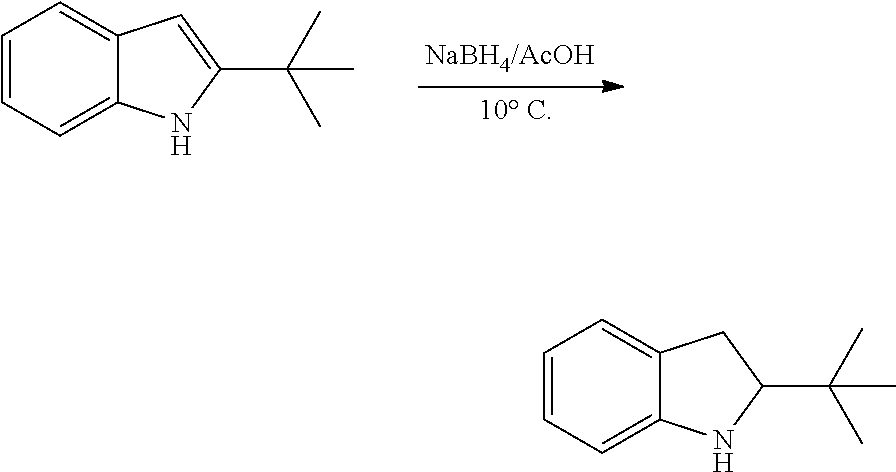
C1=CC=C2C(=C1)C=C(C(C)(C)C)N2.C1=CC=C2C(=C1)CC(C(C)(C)C)N2
